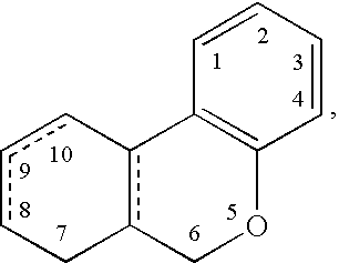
c1cCc2c(-c1)C1=C(OC2)C=CC=C1
